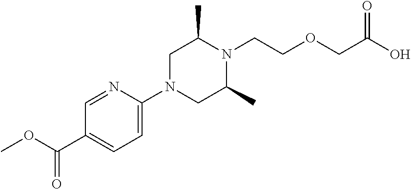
N1=CC(C(OC)=O)=CC=C1N1CC(C)N(CCOCC(O)=O)C(C)C1
